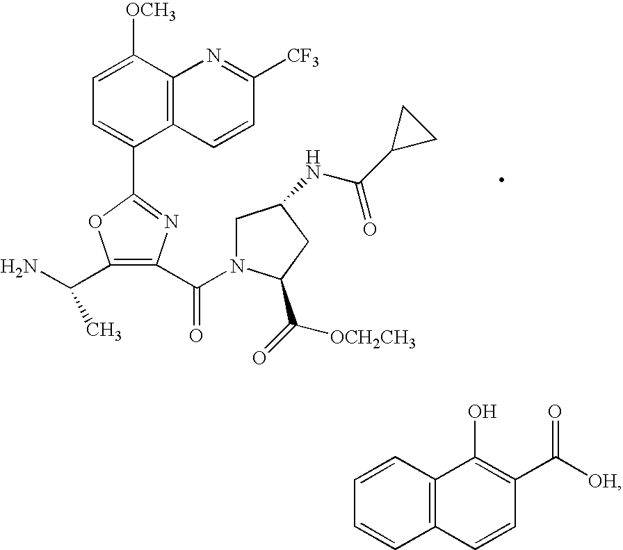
C1=C([OCH3])C2=C(C(C3=NC(C(=O)N4CC(NC(C5CC5)=O)CC4C(=O)[OCH2CH3])=C(C(N)C)O3)=C1)C=CC([CF3])=N2.C1=CC2=C(C=C1)C=CC(C([OH])=O)=C2O
